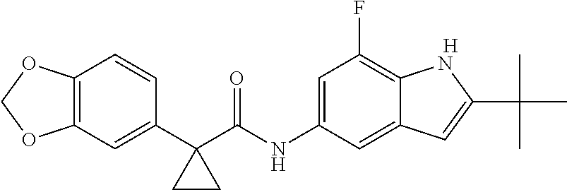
C12=C(C=C(C3(C(NC4=CC(F)=C5C(=C4)C=C(C(C)(C)C)N5)=O)CC3)C=C1)OCO2.[H]
